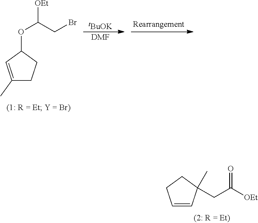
[tBuOK].[DMF].C1(C)=CC(OC([OEt])CBr)CC1.C1=CC(CC([OEt])=O)(C)CC1
